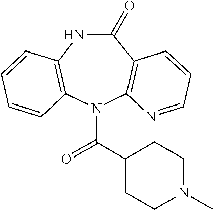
C1(=O)NC2=C(N(C(C3CCN(C)CC3)=O)C3=C1C=CC=N3)C=CC=C2
